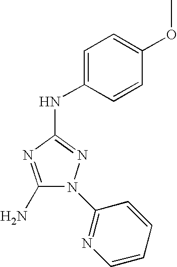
C1(N)=NC(NC2=CC=C(OC)C=C2)=NN1C1=NC=CC=C1
